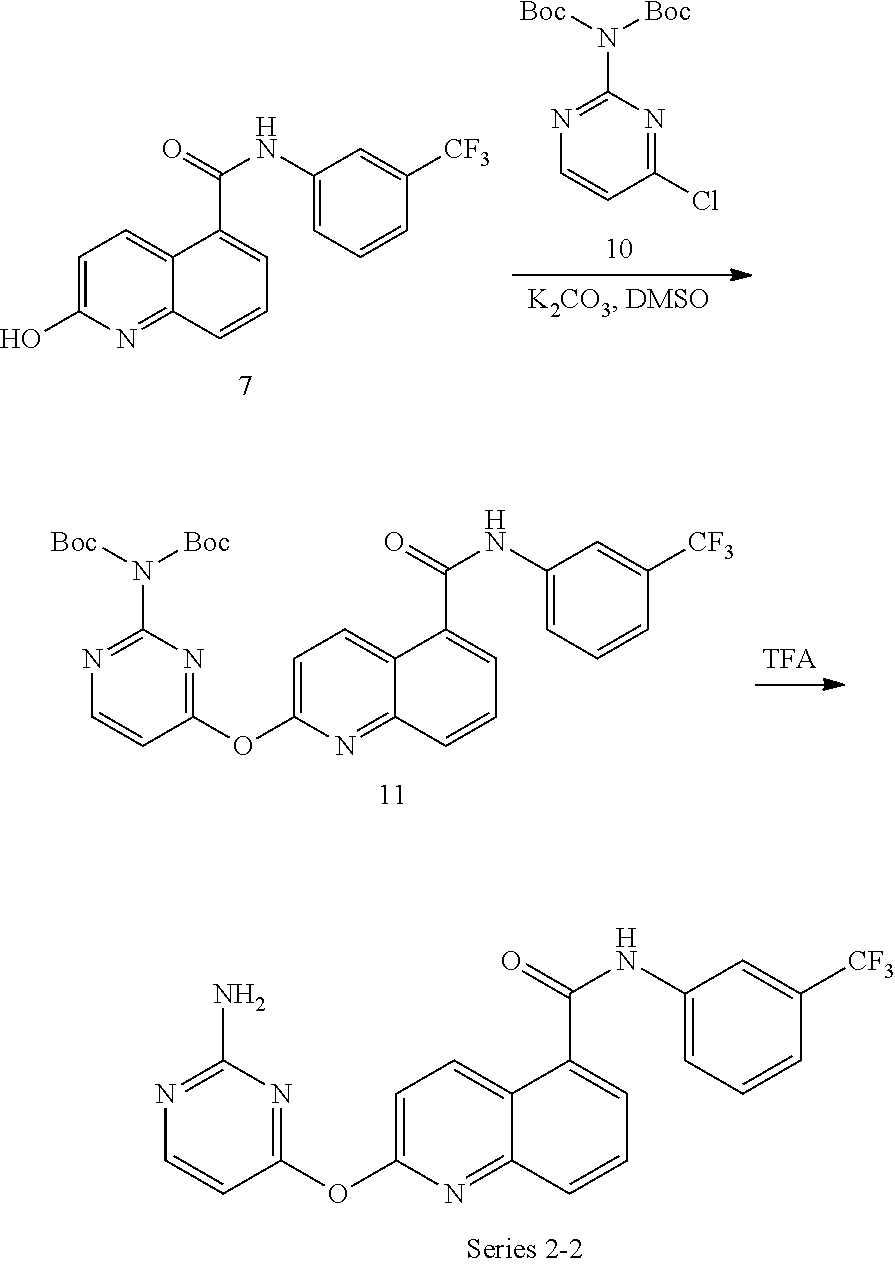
N1=C(N)N=C(OC2=CC=C3C(=N2)C=CC=C3C(=O)NC2=CC=CC([CF3])=C2)C=C1.C1=C(O)N=C2C(=C1)C(C(NC1=CC=CC([CF3])=C1)=O)=CC=C2.N1=C(N([Boc])[Boc])N=C(Cl)C=C1.N1=C(N([Boc])[Boc])N=C(OC2=CC=C3C(=N2)C=CC=C3C(=O)NC2=CC=CC([CF3])=C2)C=C1
